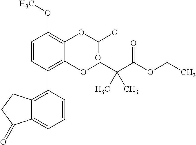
C1=CC(C2=C3C(=CC=C2)C(=O)CC3)=C(OCC(C(OCC)=O)(C)C)C(OC(O)O)=C1OC
